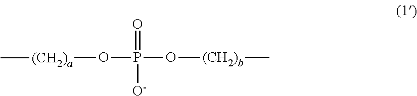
[(CH2)b](OP(O[(CH2)a]C)(=O)[O-])C
